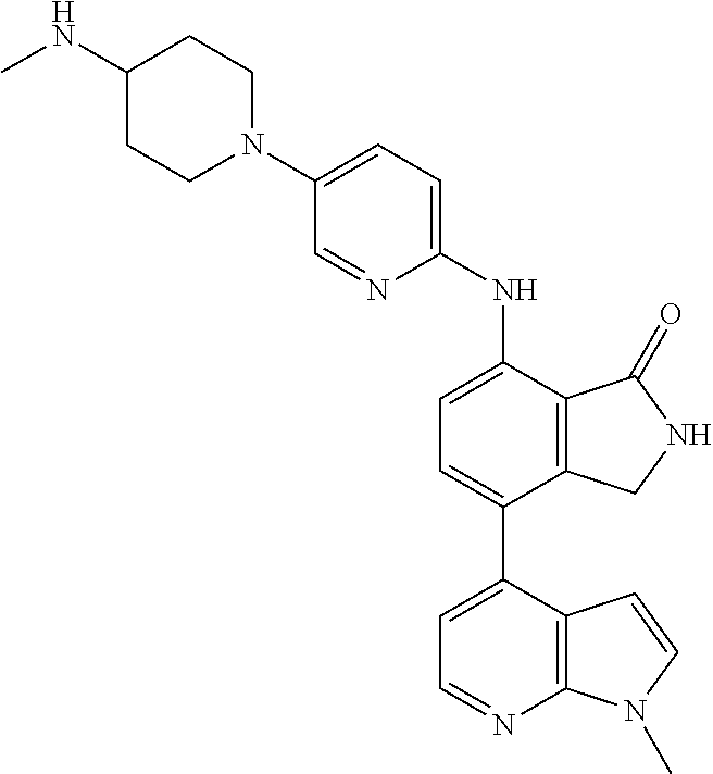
C1(NC)CCN(C2=CC=C(NC3=CC=C(C4=CC=NC5=C4C=CN5C)C4=C3C(=O)NC4)N=C2)CC1
